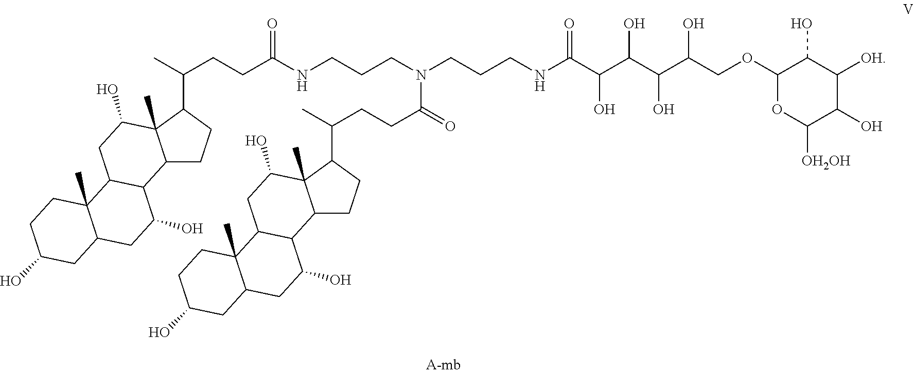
CC(CCC(NCCCN(CCCNC(C(C(C(C(COC1C(O)C([OH])C(O)C([OH2OH])O1)O)O)O)O)=O)C(=O)CCC(C)C1CCC2C1(C)C(O)CC1C2C(O)CC2C1(C)CCC(O)C2)=O)C1CCC2C1(C)C(O)CC1C2C(O)CC2C1(C)CCC(O)C2
